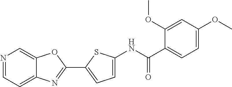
N1=CC=C2C(=C1)OC(C1=CC=C(NC(=O)C3=CC=C(OC)C=C3OC)S1)=N2
